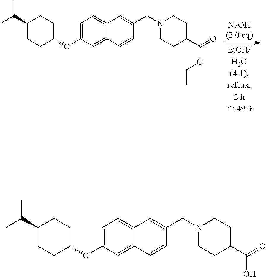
C1=C(OC2CCC(C(C)C)CC2)C=C2C(=C1)C=C(CN1CCC(C(=O)OCC)CC1)C=C2.C1=C(OC2CCC(C(C)C)CC2)C=C2C(=C1)C=C(CN1CCC(C(=O)O)CC1)C=C2
